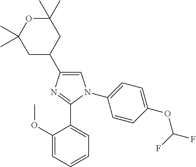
C1(C)(C)OC(C)(C)CC(C2=CN(C3=CC=C(OC(F)F)C=C3)C(C3=CC=CC=C3OC)=N2)C1
